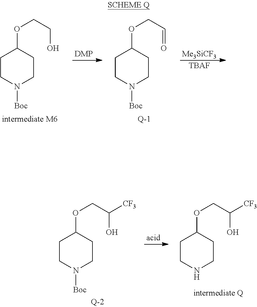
C1CN([Boc])CCC1OCCO.C1CN([Boc])CCC1OCC=O.[Me3SiCF3].[TBAF].C1CN([Boc])CCC1OCC(O)[CF3].[acid].C1CNCCC1OCC(O)[CF3]
